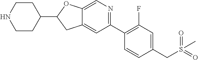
C1CNCCC1C1CC2=CC(C3=C(F)C=C(CS(=O)(=O)C)C=C3)=NC=C2O1
